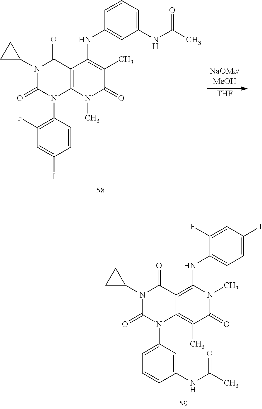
C1=C(N2C(=O)N(C3CC3)C(=O)C3=C(NC4=CC=C(I)C=C4F)N(C)C(=O)C(C)=C23)C=C(NC(C)=O)C=C1.C1(F)=C(N2C(=O)N(C3CC3)C(=O)C3=C2N(C)C(=O)C(C)=C3NC2=CC(NC(C)=O)=CC=C2)C=CC(I)=C1.[THF]
